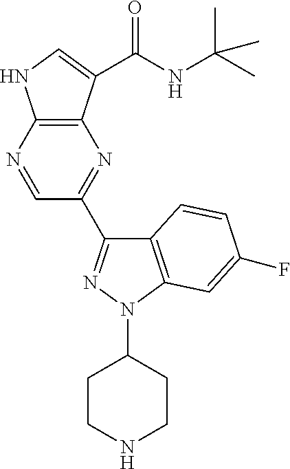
C12=C(N=CC(C3=NN(C4CCNCC4)C4=C3C=CC(F)=C4)=N1)NC=C2C(NC(C)(C)C)=O
